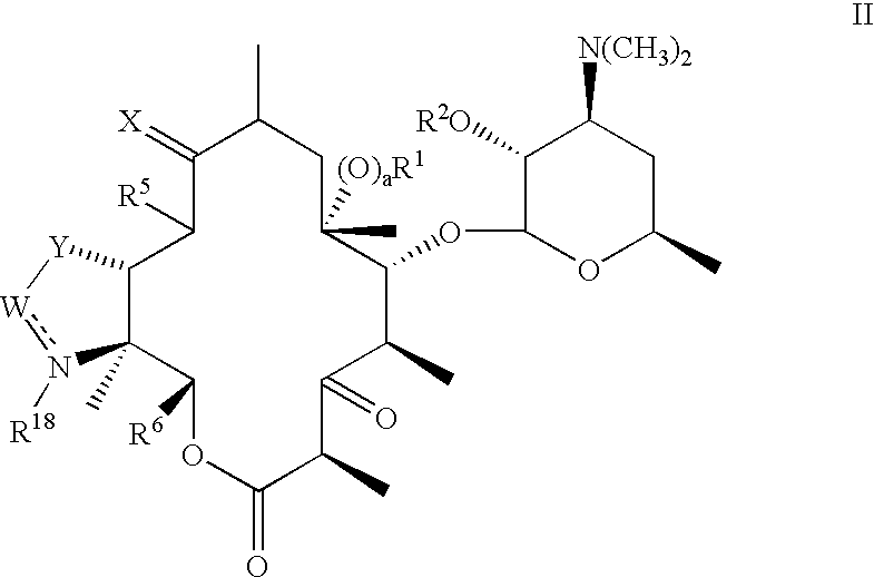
C12C(C)(C([R6])OC(=O)C(C)C(=O)C(C)C(OC3OC(C)CC([N(CH3)2])C3[R2O])C([(O)aR1])(C)CC(C)C(=[X])C1[R5])n([R18])[W][Y]2
